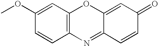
C12=C(C=C(OC)C=C1)OC1=CC(=O)C=CC1=N2
